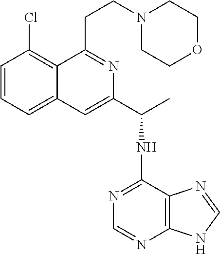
C1=CC=C2C(=C1Cl)C(CCN1CCOCC1)=NC(C(NC1=NC=NC3=C1N=CN3)C)=C2
